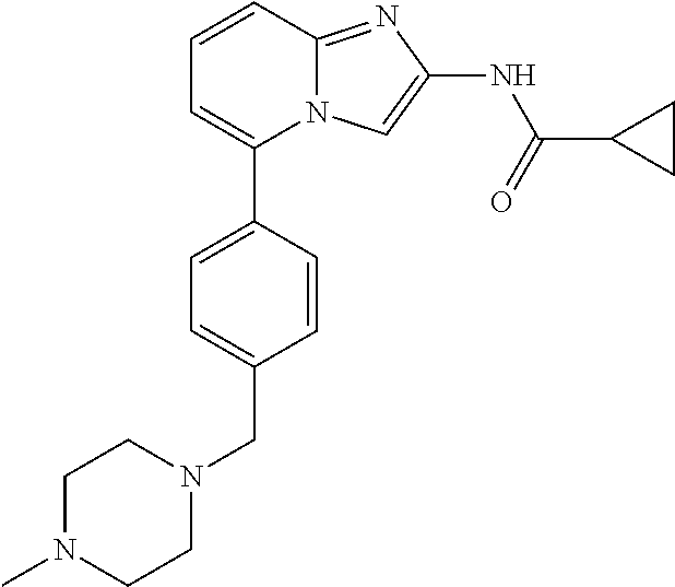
C1=CC(C2=CC=CC3=NC(NC(=O)C4CC4)=CN23)=CC=C1CN1CCN(C)CC1
